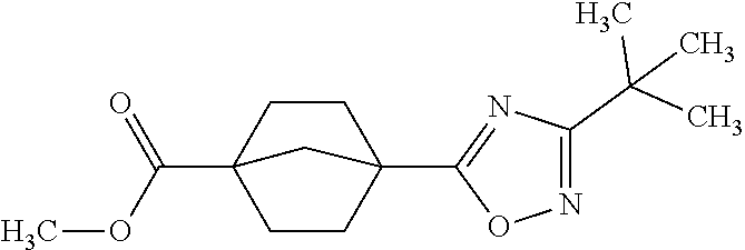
C1CC2(C(OC)=O)CCC1(C1=NC(C(C)(C)C)=NO1)C2
